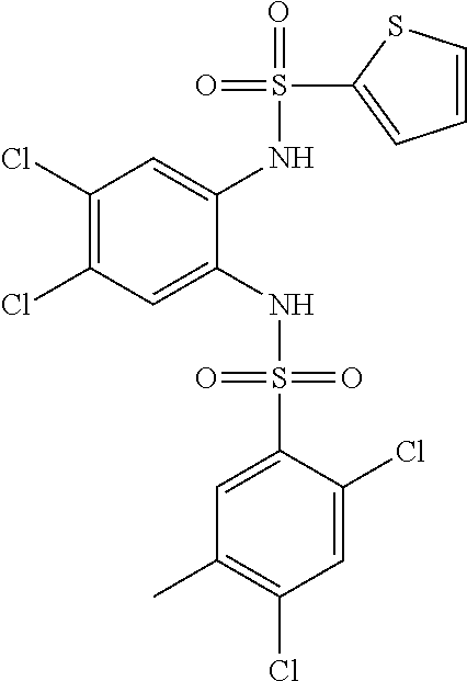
C1(Cl)=C(Cl)C=C(NS(=O)(=O)C2=CC(C)=C(Cl)C=C2Cl)C(NS(=O)(C2=CC=CS2)=O)=C1
